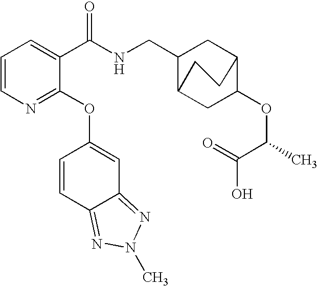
C1=CN=C(OC2=CC3=NN(C)N=C3C=C2)C(C(NCC2C3CC(OC(C(O)=O)C)C(C2)CC3)=O)=C1
